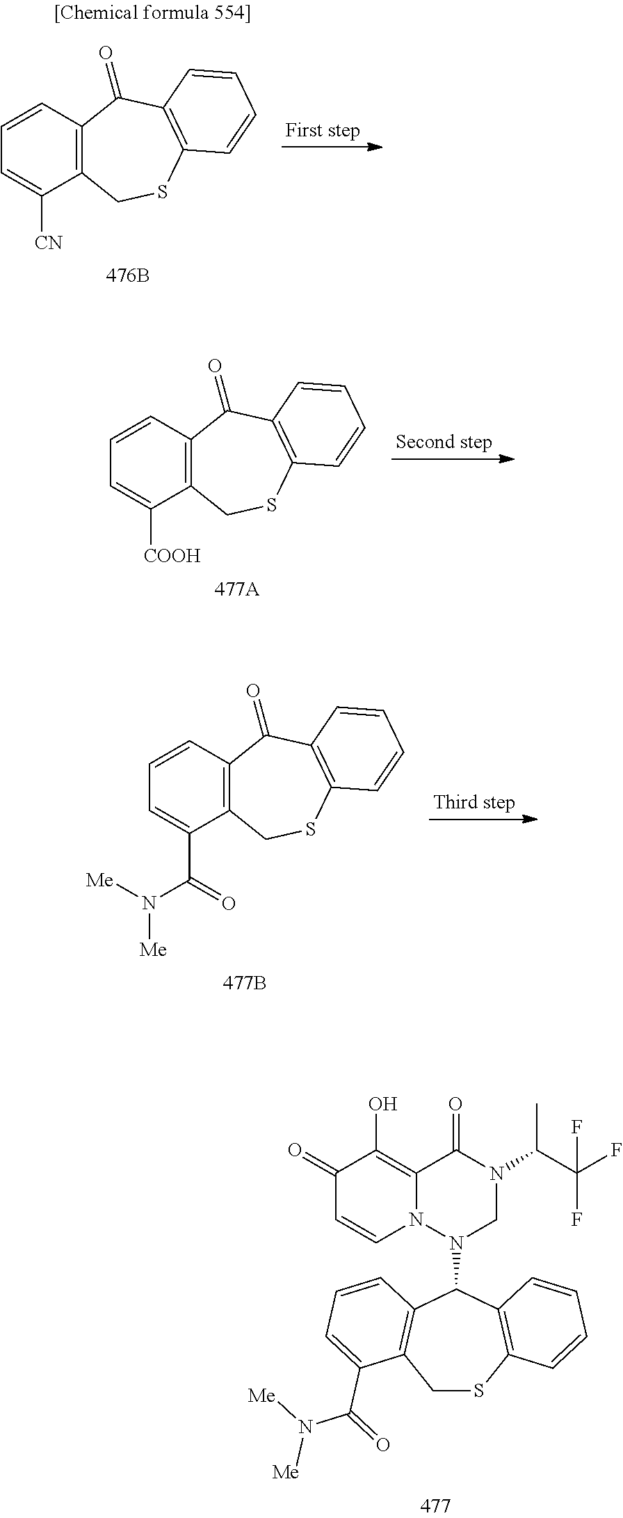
C1SC2=C(C(N3CN(C(C(F)(F)F)C)C(=O)C4=C(O)C(=O)C=CN34)C3=C1C(C(N([Me])[Me])=O)=CC=C3)C=CC=C2.C12=C(C=CC=C1[CN])C(=O)C1=C(SC2)C=CC=C1.C12=C(C=CC=C1[COOH])C(=O)C1=C(SC2)C=CC=C1.C12=C(C=CC=C1C(=O)N([Me])[Me])C(=O)C1=C(SC2)C=CC=C1
